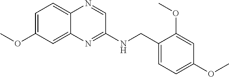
C1=C(OC)C=C2C(=C1)N=CC(NCC1=CC=C(OC)C=C1OC)=N2
